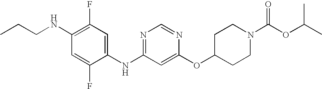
C1(NCCC)=C(F)C=C(NC2=NC=NC(OC3CCN(C(OC(C)C)=O)CC3)=C2)C(F)=C1
